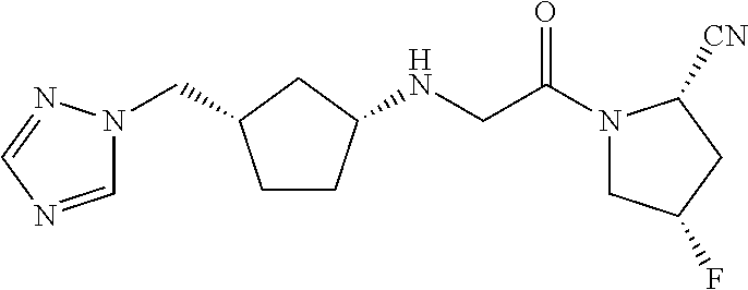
N1(CC2CCC(NCC(N3CC(F)CC3[CN])=O)C2)C=NC=N1
